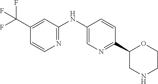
C1(C(F)(F)F)=CC(NC2=CN=C(C3CNCCO3)C=C2)=NC=C1
